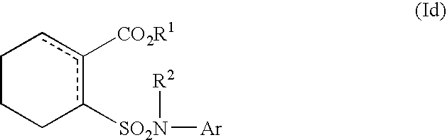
C1CCc([SO2N]([Ar])[R2])c([CO2R1])c1
